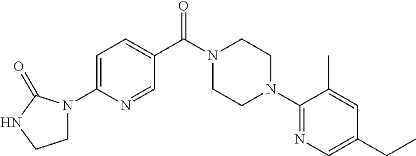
C1=C(N2CCNC2=O)N=CC(C(N2CCN(C3=NC=C(CC)C=C3C)CC2)=O)=C1
